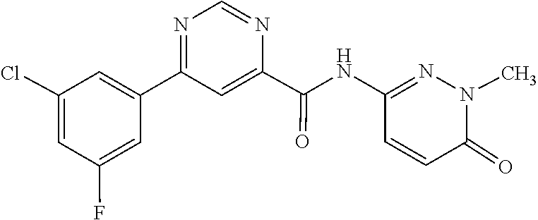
C1(C2=CC(Cl)=CC(F)=C2)=NC=NC(C(NC2=NN(C)C(=O)C=C2)=O)=C1
